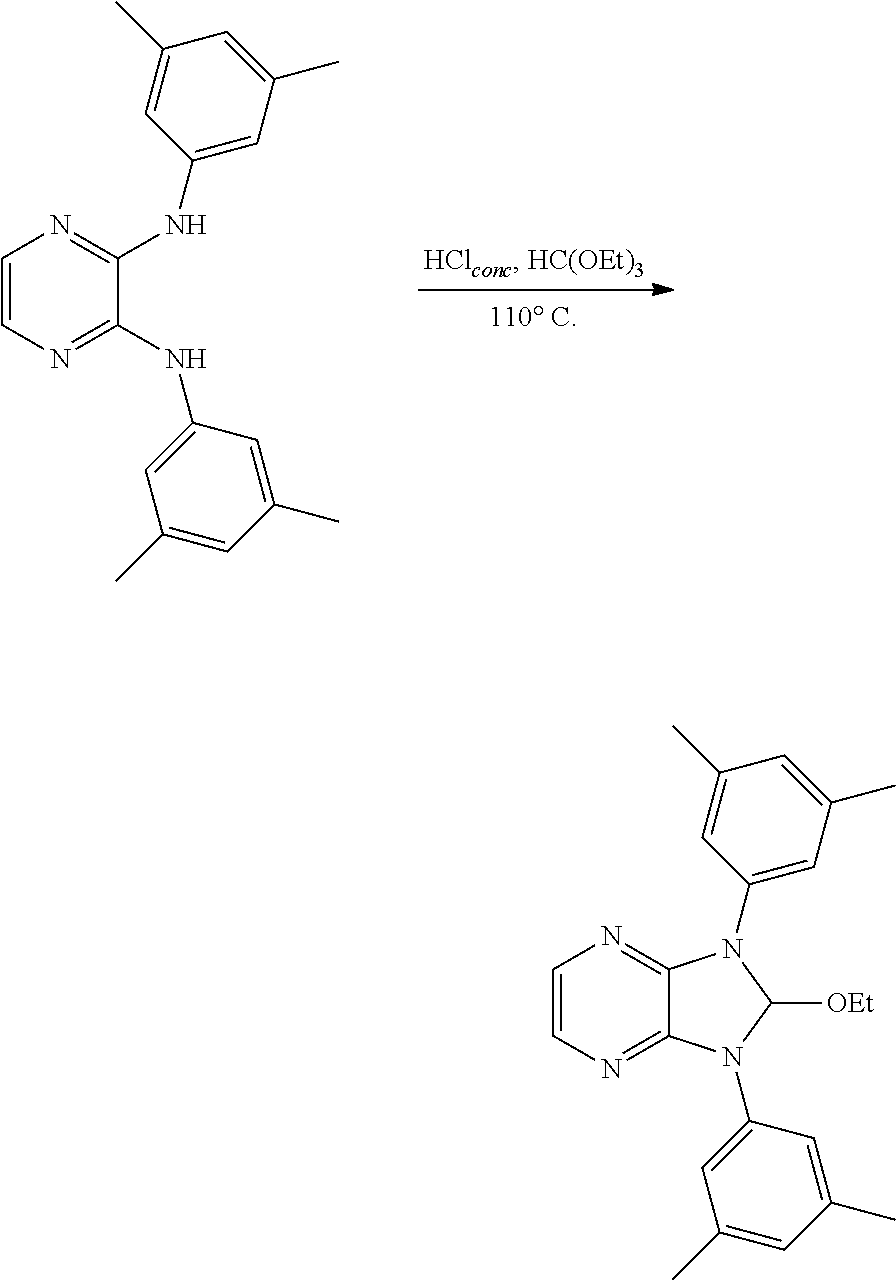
C1=CN=C(NC2=CC(C)=CC(C)=C2)C(NC2=CC(C)=CC(C)=C2)=N1.C1=CN=C2C(=N1)N(C1=CC(C)=CC(C)=C1)C([OEt])N2C1=CC(C)=CC(C)=C1
